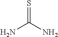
NC(N)=S
